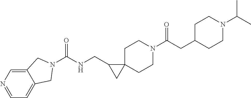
C1C2(CCN(C(CC3CCN(C(C)C)CC3)=O)C1)C(CNC(=O)N1CC3=CC=NC=C3C1)C2
